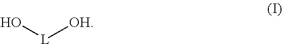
O[L][OH]
